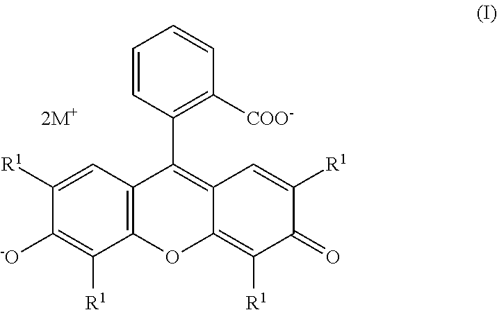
C12=C(C=C([R1])C([-O])=C1[R1])C(C1=C([COO-])C=CC=C1)=C1C(=C([R1])C(=O)C([R1])=C1)O2
